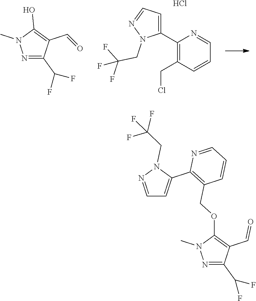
N1=C(C(F)F)C(C=O)=C(O)N1C.C1(C2=CC=NN2CC(F)(F)F)=C(CCl)C=CC=N1.Cl.N1=C(C(F)F)C(C=O)=C(OCC2=C(C3=CC=NN3CC(F)(F)F)N=CC=C2)N1C
